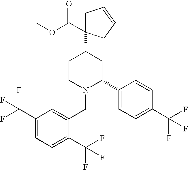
C1(C(F)(F)F)=CC=C(C(F)(F)F)C(CN2C(C3=CC=C(C(F)(F)F)C=C3)CC(C3(C(OC)=O)CC=CC3)CC2)=C1
